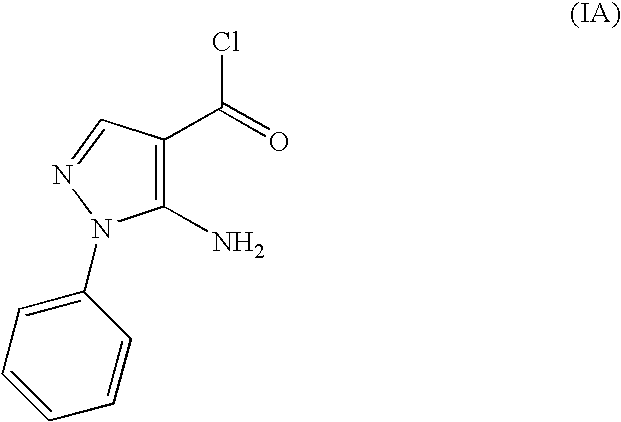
C1(N)=C(C(=O)Cl)C=NN1C1=CC=CC=C1
